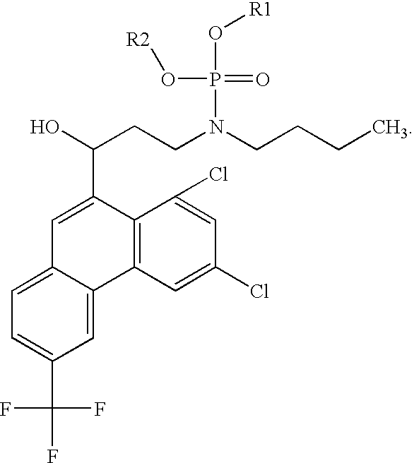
C1=C(C(O)CCN(CCCC)P(=O)(O[R2])O[R1])C2=C(C3=CC(C(F)(F)F)=CC=C13)C=C(Cl)C=C2Cl
